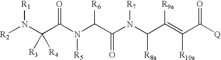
C(N(C(C(N(C(C(=C(C([Q])=O)[R10a])[R9a])[R8a])[R7])=O)[R6])[R5])(=O)C(N([R2])[R1])([R4])[R3]
